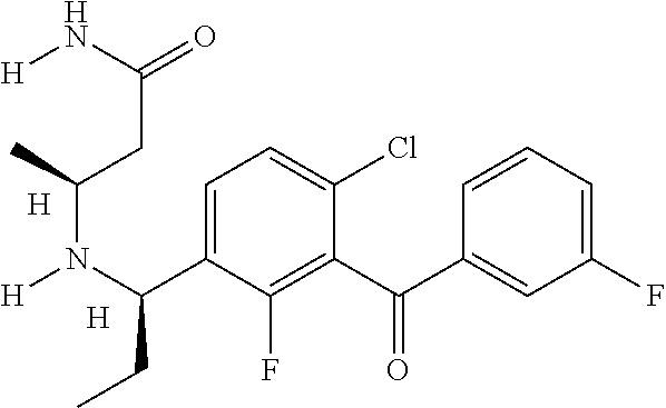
C1(F)=CC=CC(C(C2=C(F)C(C(N([H])C(C)CC(=O)N[H])CC)=CC=C2Cl)=O)=C1.[H].[H]
